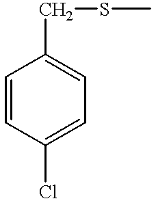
C1(Cl)=CC=C(CSC)C=C1
